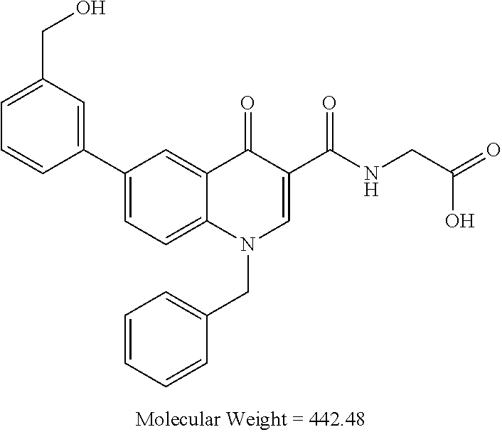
C1=C(C2=CC(CO)=CC=C2)C=C2C(=C1)N(CC1=CC=CC=C1)C=C(C(NCC(O)=O)=O)C2=O
